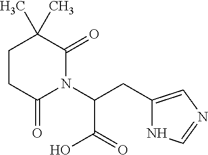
C1(CC(N2C(=O)C(C)(C)CCC2=O)C(=O)O)=CN=CN1
